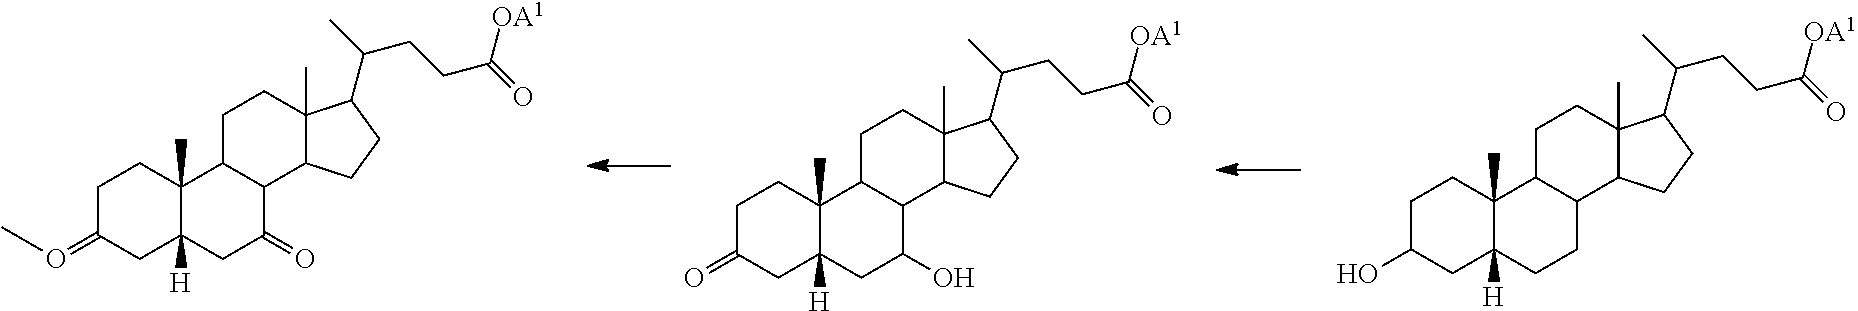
C1C(=OC)CC2([H])C(C)(C1)C1C(C(=O)C2)C2C(C)(CC1)C(C(C)CCC(=O)[OA1])CC2.C1C(=O)CC2([H])C(C)(C1)C1C(C(O)C2)C2C(C)(CC1)C(C(C)CCC(=O)[OA1])CC2.C1C(O)CC2([H])C(C)(C1)C1C(CC2)C2C(C)(CC1)C(C(C)CCC(=O)[OA1])CC2
